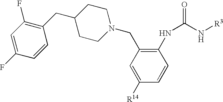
C1=C([R14])C=CC(NC(=O)N[R3])=C1CN1CCC(CC2=C(F)C=C(F)C=C2)CC1
